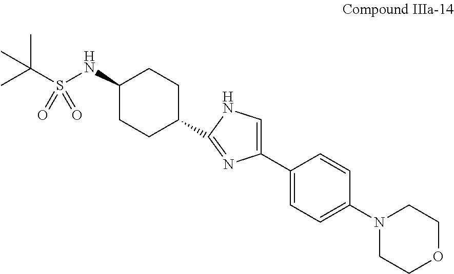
C1(NS(C(C)(C)C)(=O)=O)CCC(C2=NC(C3=CC=C(N4CCOCC4)C=C3)=CN2)CC1
